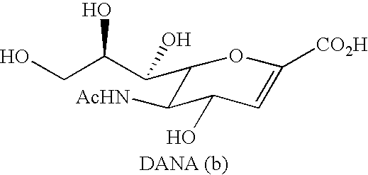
C1(C(C(CO)O)O)C([AcHN])C(O)C=C([CO2H])O1
